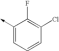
C1(->C)=CC=CC(Cl)=C1F
